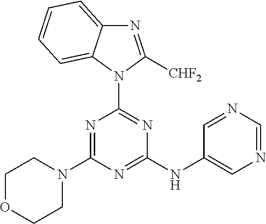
N1(C2=NC(NC3=CN=CN=C3)=NC(N3CCOCC3)=N2)C([CHF2])=NC2=CC=CC=C12
